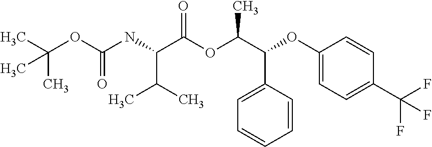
C(OC(NC(C(OC(C(C1=CC=CC=C1)OC1=CC=C(C(F)(F)F)C=C1)C)=O)C(C)C)=O)(C)(C)C
